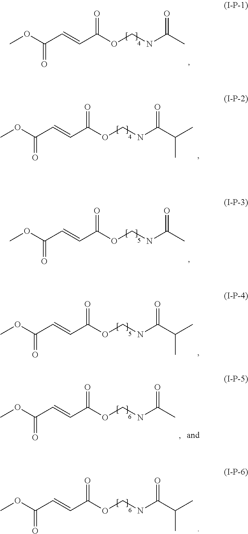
COC(C=CC(OCNC(C)=O)=O)=O.COC(C=CC(OCNC(C(C)C)=O)=O)=O.COC(C=CC(OCNC(C)=O)=O)=O.COC(C=CC(OCNC(C(C)C)=O)=O)=O.COC(C=CC(OCNC(C)=O)=O)=O.COC(C=CC(OCNC(C(C)C)=O)=O)=O
